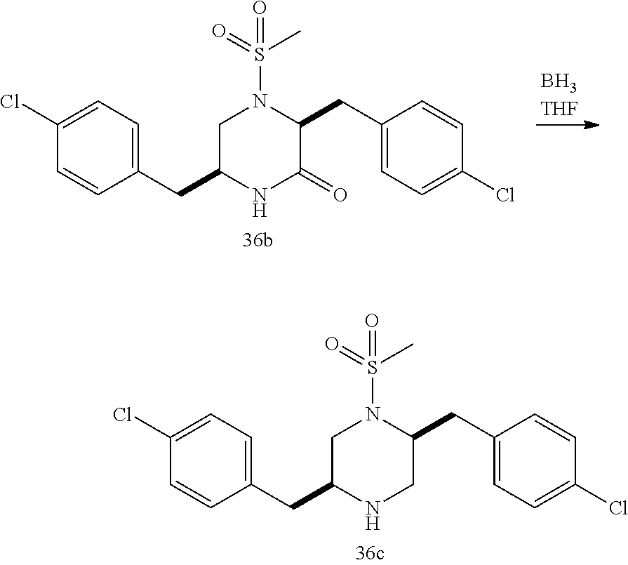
C1(CC2CN(S(=O)(C)=O)C(CC3=CC=C(Cl)C=C3)CN2)=CC=C(Cl)C=C1.C1(CC2CN(S(=O)(C)=O)C(CC3=CC=C(Cl)C=C3)C(=O)N2)=CC=C(Cl)C=C1.[BH3THF]
